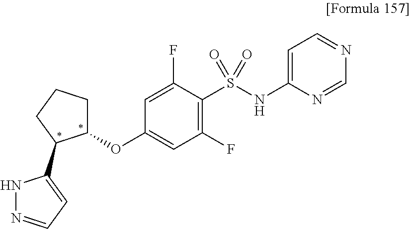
C1(OC2CCCC2C2=CC=NN2)=CC(F)=C(S(NC2=CC=NC=N2)(=O)=O)C(F)=C1
